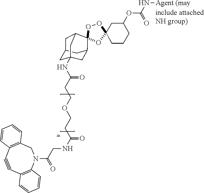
C(CCOCCC(NC12CC3CC(C4(OOC5(CCCC(OC(N[Agent (may])=O)C5)O4)C(C1)C3)C2)=O)(=O)NCC(N1CC2=C(C=CC=C2)C#CC2=C1C=CC=C2)=O
